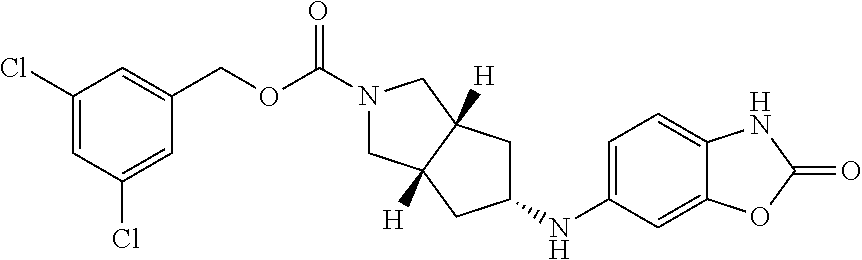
C1(Cl)=CC(Cl)=CC(COC(=O)N2CC3([H])CC(NC4=CC=C5C(=C4)OC(=O)N5)CC3([H])C2)=C1
